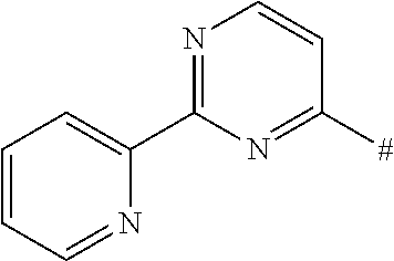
N1=C(C2=CC=CC=N2)N=C([#])C=C1
